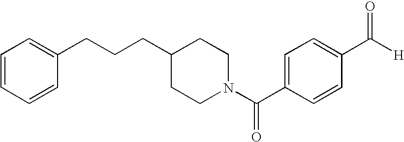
N1(C(C2=CC=C(C(=O)[H])C=C2)=O)CCC(CCCC2=CC=CC=C2)CC1
